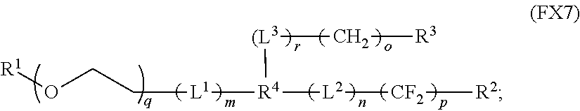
C([L1][R4]([L2][CF2][R2])[(L3]C[R3])CO[R1]
